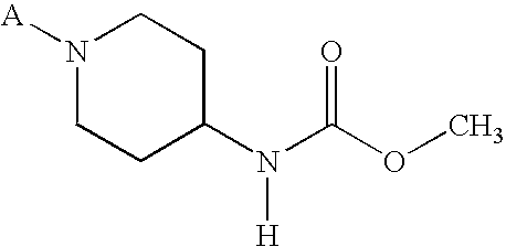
[A]N1CCC(N(C(OC)=O)[H])CC1
